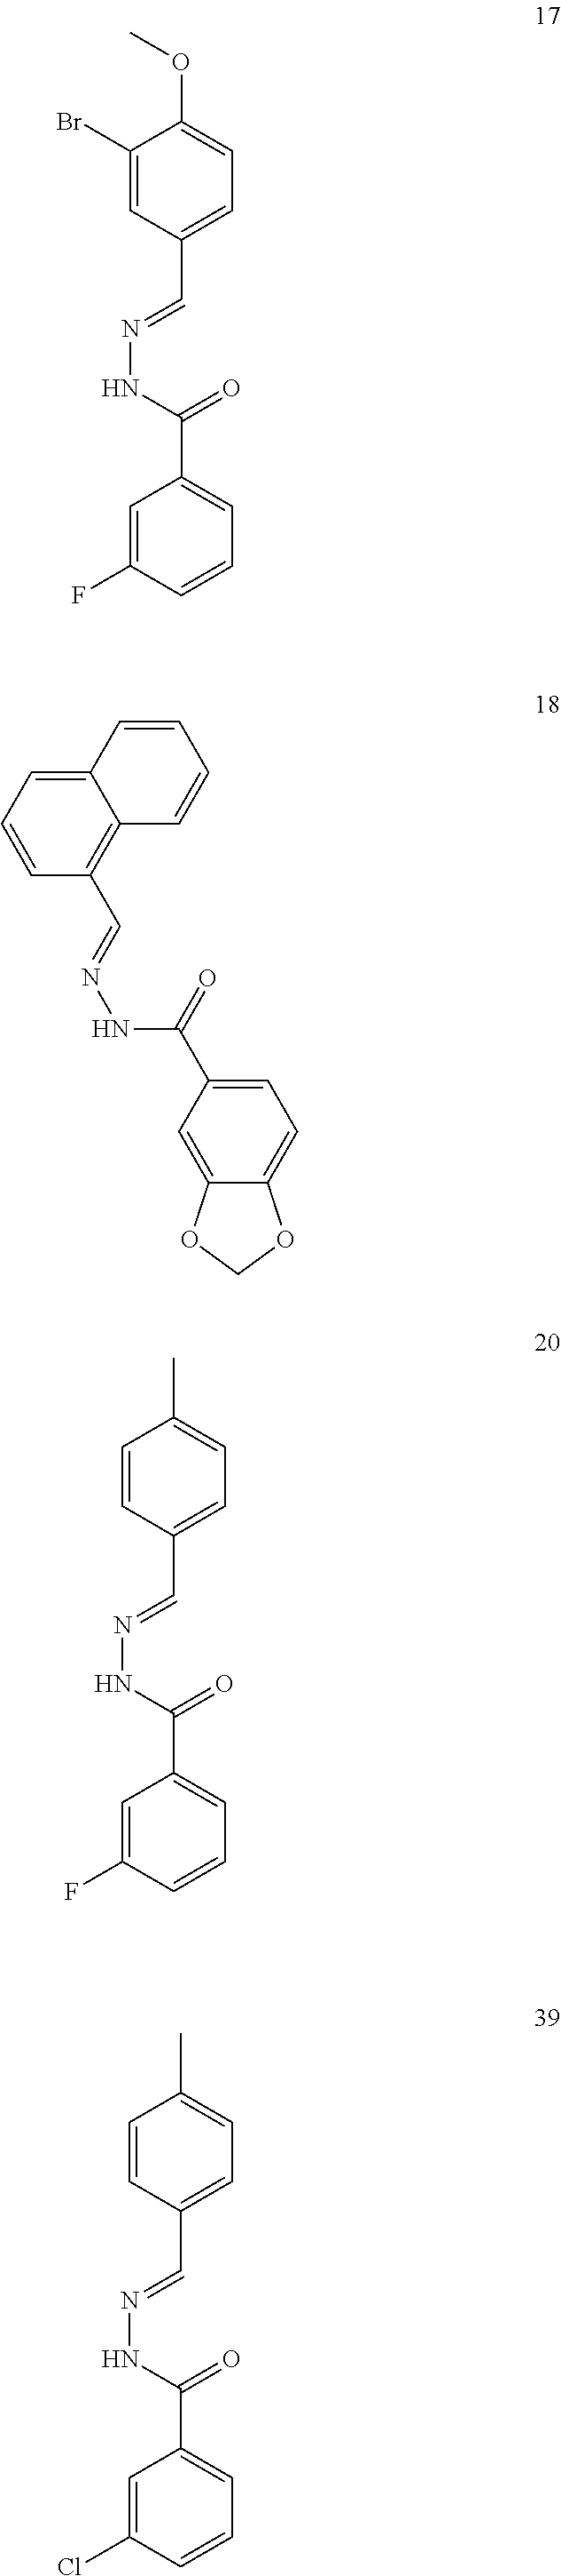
C1(Br)=CC(C=NNC(C2=CC=CC(F)=C2)=O)=CC=C1OC.C1=CC(C=NNC(=O)C2=CC=C3C(=C2)OCO3)=C2C(=C1)C=CC=C2.CC1=CC=C(C=NNC(C2=CC=CC(F)=C2)=O)C=C1.CC1=CC=C(C=NNC(C2=CC=CC(Cl)=C2)=O)C=C1
